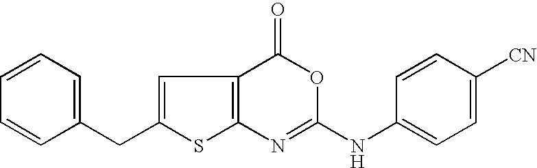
C1(CC2=CC=CC=C2)=CC2=C(N=C(NC3=CC=C([CN])C=C3)OC2=O)S1
